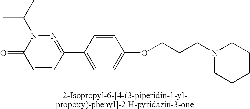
N1=C(C2=CC=C(OCCCN3CCCCC3)C=C2)C=CC(=O)N1C(C)C
